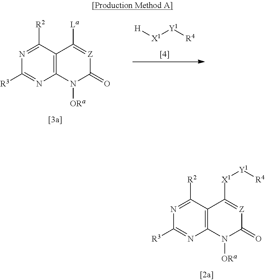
C12=C(C([R2])=NC([R3])=N1)C([X1][Y1][R4])=[Z]C(=O)N2[ORa].C12=C(C([R2])=NC([R3])=N1)C([La])=[Z]C(=O)N2[ORa].[H][X1][Y1][R4]
